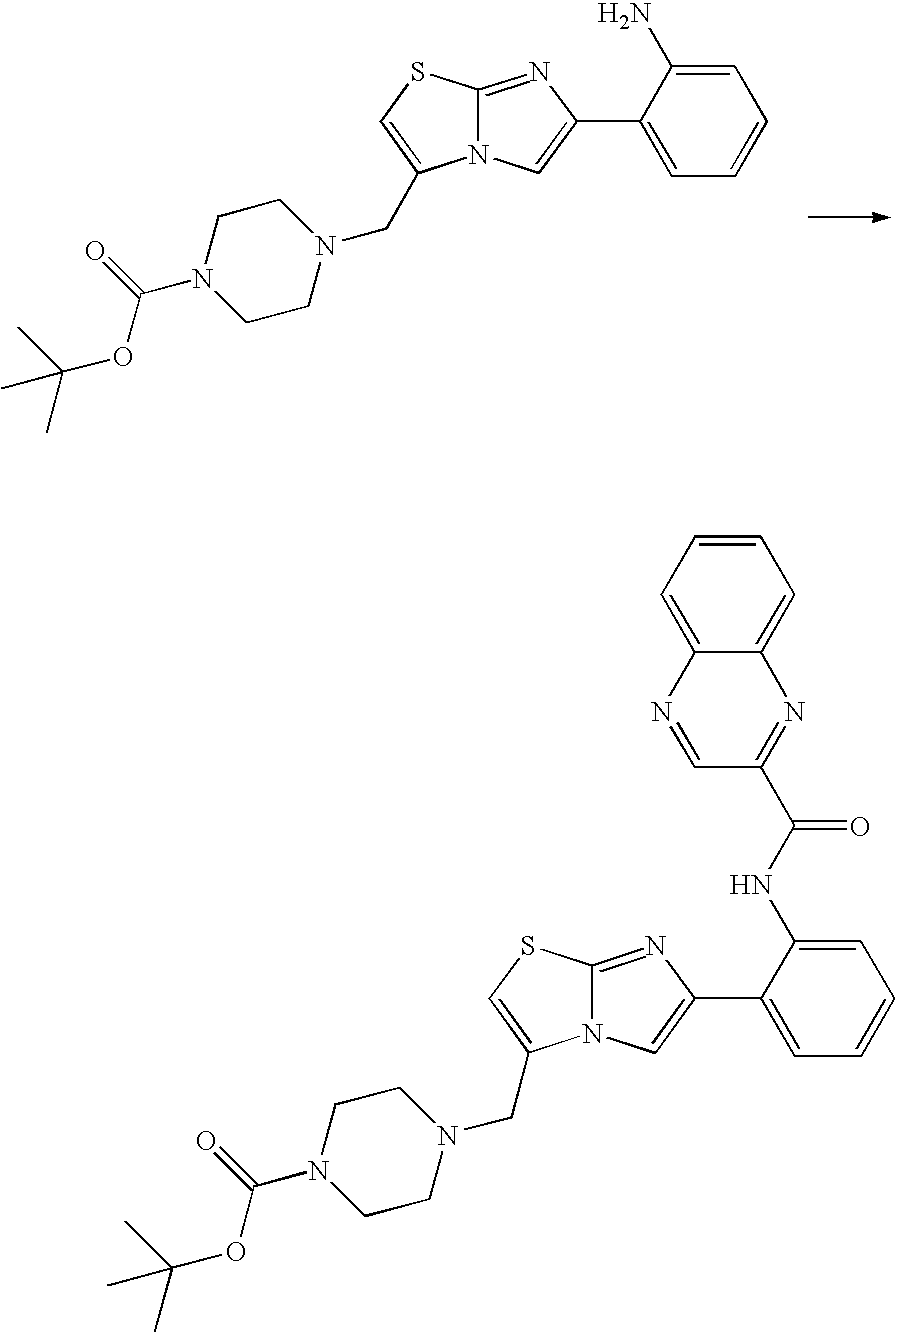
C12=NC(C3=CC=CC=C3N)=CN1C(CN1CCN(C(=O)OC(C)(C)C)CC1)=CS2.C12=NC(C3=CC=CC=C3NC(=O)C3=NC4=CC=CC=C4N=C3)=CN1C(CN1CCN(C(=O)OC(C)(C)C)CC1)=CS2
